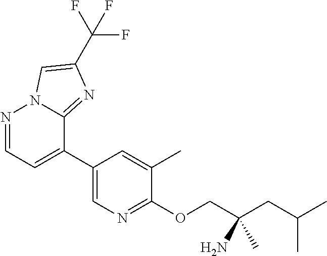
C1(C2=CC=NN3C2=NC(C(F)(F)F)=C3)=CN=C(OCC(CC(C)C)(N)C)C(C)=C1
